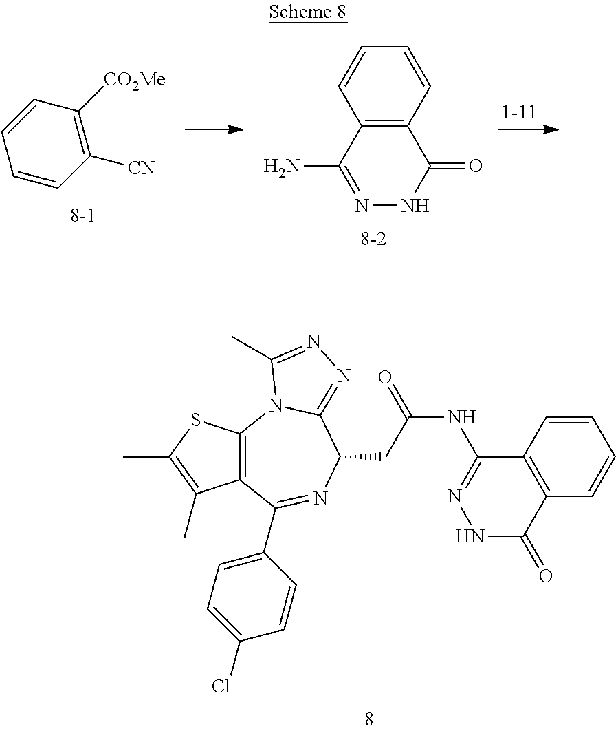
C12=C(C(C3=CC=C(Cl)C=C3)=NC(CC(NC3=NNC(=O)C4=C3C=CC=C4)=O)C3=NN=C(C)N13)C(C)=C(C)S2.C1([CN])=C([CO2Me])C=CC=C1.C12=C(C=CC=C1)C(=O)NN=C2N
